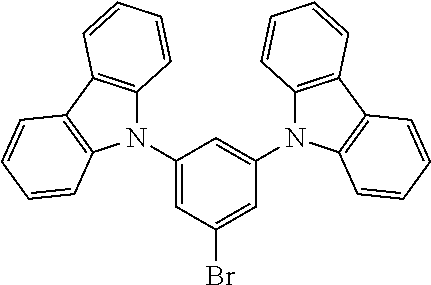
C1=C(N2C3=C(C4=C2C=CC=C4)C=CC=C3)C=C(Br)C=C1N1C2=C(C3=C1C=CC=C3)C=CC=C2
